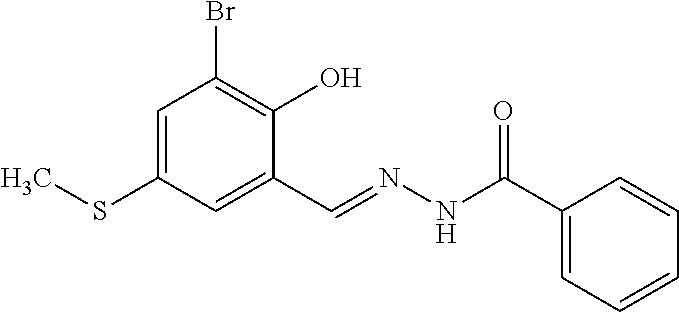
C1=C(SC)C=C(C=NNC(C2=CC=CC=C2)=O)C(O)=C1Br
